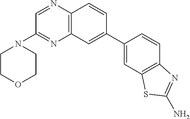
C12=C(C=CC(C3=CC4=C(C=C3)N=C(N)S4)=C1)N=CC(N1CCOCC1)=N2
